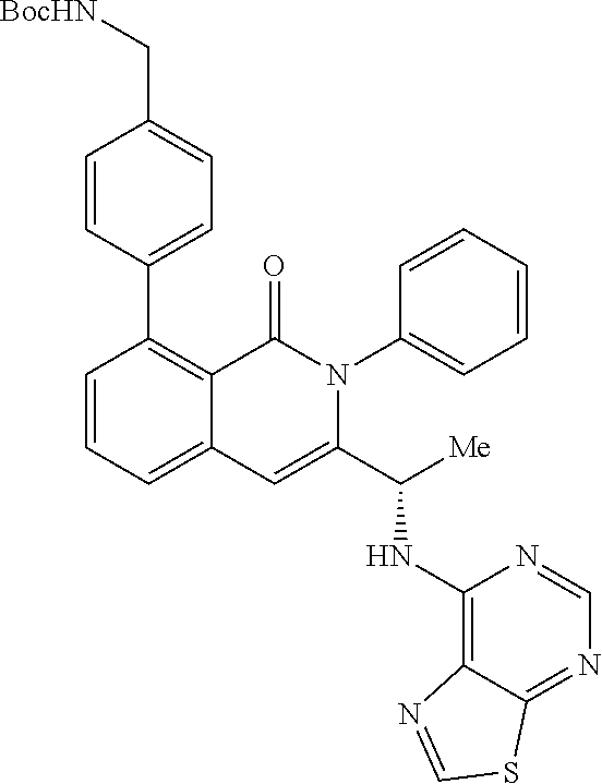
C1(C2=CC=C(C[BocHN])C=C2)=C2C(=CC=C1)C=C(C([Me])NC1=C3C(=NC=N1)SC=N3)N(C1=CC=CC=C1)C2=O
